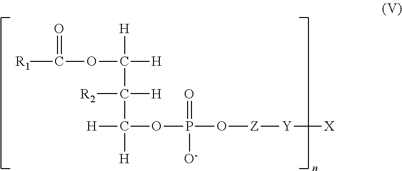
O(C([H])([H])C([R2])([H])C([H])(OP(O[Z][Y][X])(=O)[O-])[H])C([R1])=O
